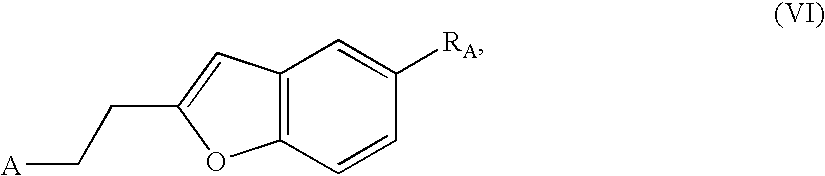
C12=C(C=CC([RA])=C1)OC(CC[A])=C2
